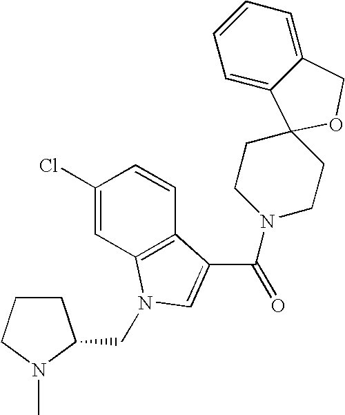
C1(Cl)=CC2=C(C=C1)C(C(N1CCC3(CC1)C1=CC=CC=C1CO3)=O)=CN2CC1CCCN1C
